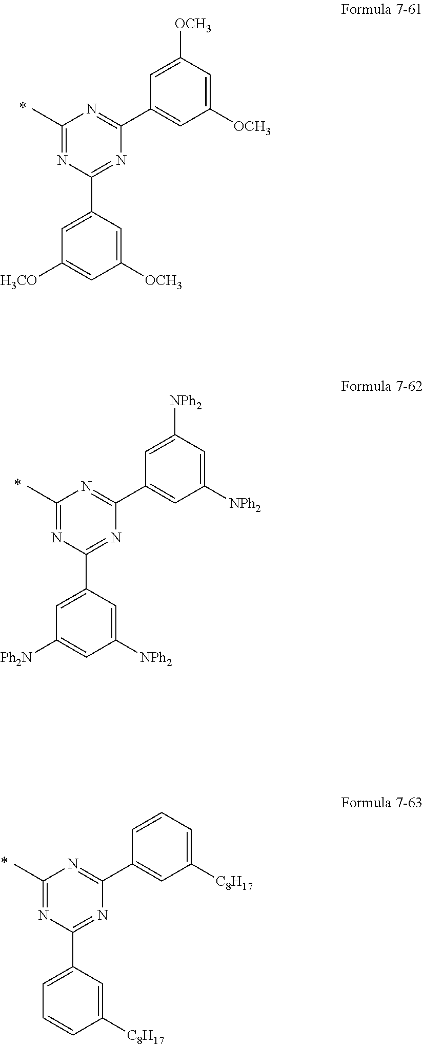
C1([OCH3])=CC([OCH3])=CC(C2=NC(C)=NC(C3=CC([H3CO])=CC([OCH3])=C3)=N2)=C1.C1([NPh2])=CC([NPh2])=CC(C2=NC(C)=NC(C3=CC([Ph2N])=CC([NPh2])=C3)=N2)=C1.C1([C8H17])=CC=CC(C2=NC(C)=NC(C3=CC=CC([C8H17])=C3)=N2)=C1
